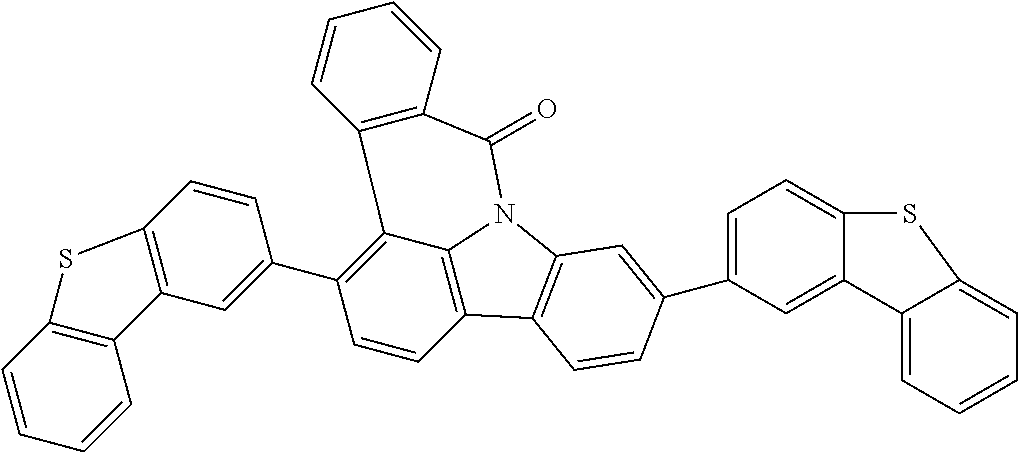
C1=CC2=C3C(=C1C1=CC4=C(C=C1)SC1=C4C=CC=C1)C1=C(C(=O)N3C3=C2C=CC(C2=CC=C4C(=C2)C2=CC=CC=C2S4)=C3)C=CC=C1
